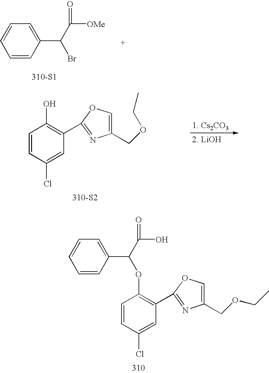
C1=CC(Cl)=CC(C2=NC(COCC)=CO2)=C1OC(C1=CC=CC=C1)C(O)=O.[310-S1].C1=CC=C(C(C([OMe])=O)Br)C=C1.C1=CC(Cl)=CC(C2=NC(COCC)=CO2)=C1O.[310-S2]
